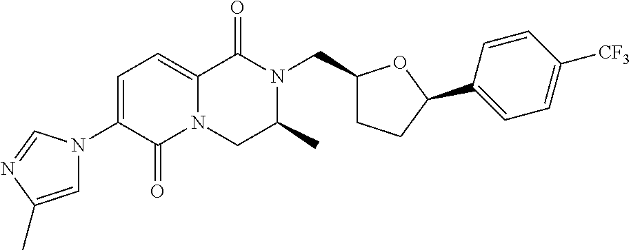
C12=CC=C(N3C=C(C)N=C3)C(=O)N1CC(C)N(CC1CCC(C3=CC=C([CF3])C=C3)O1)C2=O
